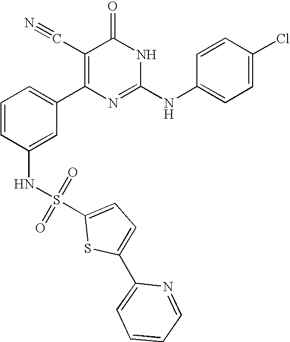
C1(NS(C2=CC=C(C3=CC=CC=N3)S2)(=O)=O)=CC(C2=C(C#N)C(=O)NC(NC3=CC=C(Cl)C=C3)=N2)=CC=C1
